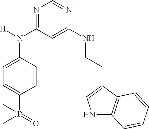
N1=C(N(C2=CC=C(P(C)(=O)C)C=C2)[H])C=C(NCCC2=CNC3=C2C=CC=C3)N=C1
